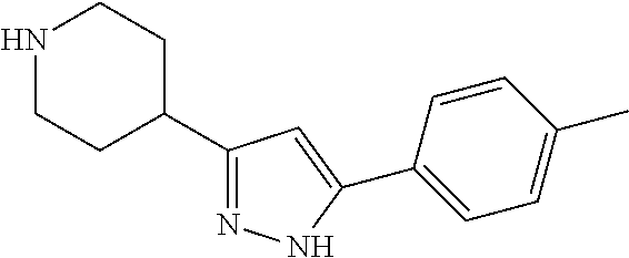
N1CCC(C2=NNC(C3=CC=C(C)C=C3)=C2)CC1
